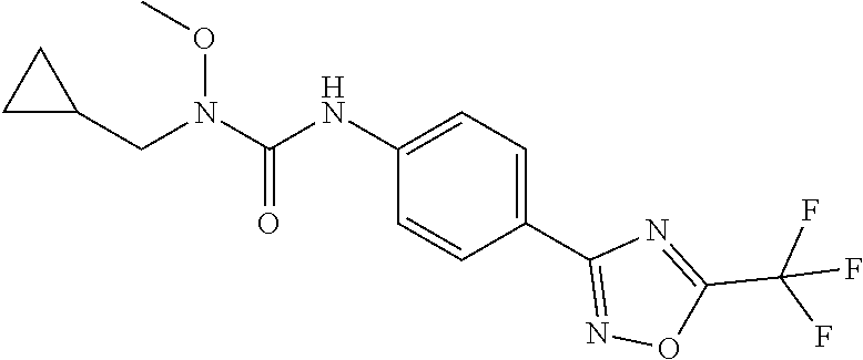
C1(NC(N(CC2CC2)OC)=O)=CC=C(C2=NOC(C(F)(F)F)=N2)C=C1
